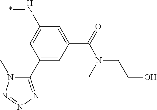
C1(C2=NN=NN2C)=CC(C(=O)N(CCO)C)=CC(N*)=C1
